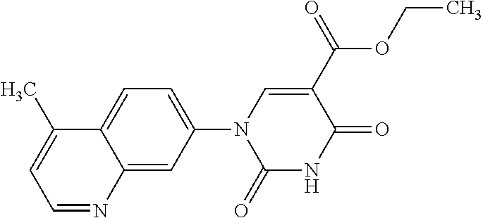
C12=CC(N3C(=O)NC(=O)C(C(=O)OCC)=C3)=CC=C1C(C)=CC=N2
